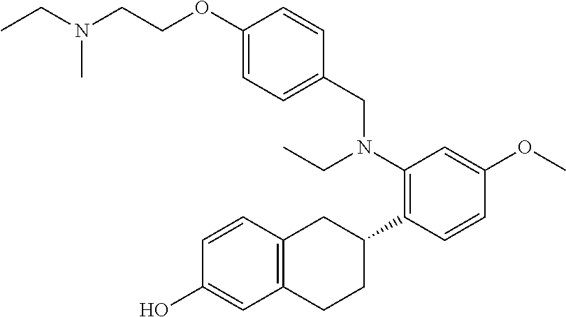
C1(OCCN(CC)C)=CC=C(CN(C2=C(C3CC4=C(CC3)C=C(O)C=C4)C=CC(OC)=C2)CC)C=C1
